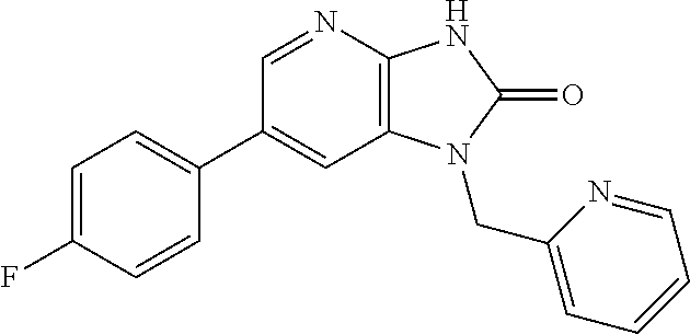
C1(C2=CC=C(F)C=C2)=CC2=C(N=C1)NC(=O)N2CC1=CC=CC=N1
